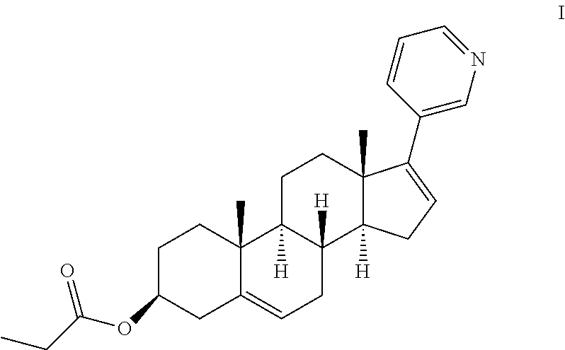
C1CC2(C)C(=CCC3([H])C2([H])CCC2(C)C3([H])CC=C2C2=CN=CC=C2)CC1OC(=O)CC
